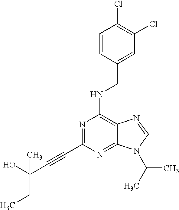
N1=C(C#CC(O)(CC)C)N=C2C(=C1NCC1=CC(Cl)=C(Cl)C=C1)N=CN2C(C)C
